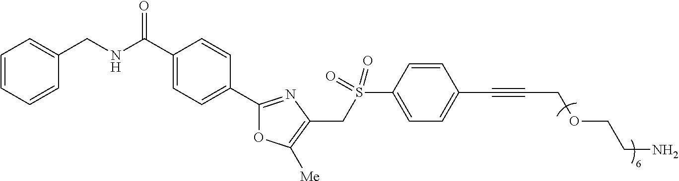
C1=CC=CC(CNC(C2=CC=C(C3=NC(CS(C4=CC=C(C#CCOCCN)C=C4)(=O)=O)=C([Me])O3)C=C2)=O)=C1
